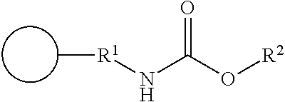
N(C(O[R2])=O)[R1]C
